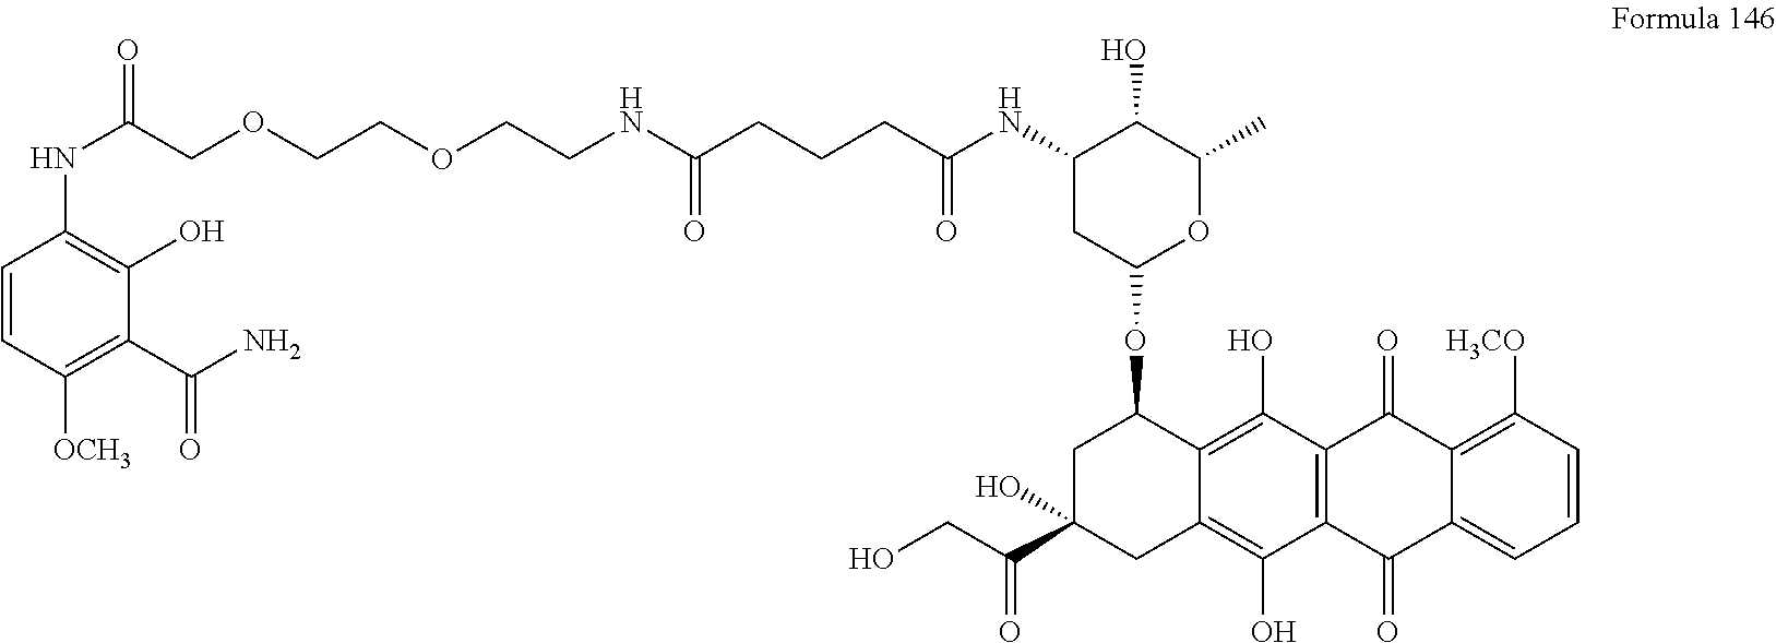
C12=CC=CC([H3CO])=C1C(=O)C1=C(C2=O)C(O)=C2C(=C1O)C(OC1OC(C)C(O)C(NC(CCCC(NCCOCCOCC(NC3=C(O)C(C(N)=O)=C([OCH3])C=C3)=O)=O)=O)C1)CC(C(CO)=O)(O)C2
